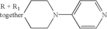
C(CN(CCC)C1=CC=NC=C1)C
